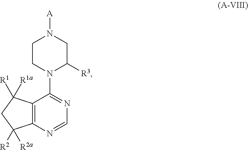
C1CN(C2=NC=NC3=C2C([R1])([R1a])CC3([R2])[R2a])C([R3])CN1[A]
